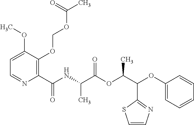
C1=C(OC)C(OCOC(C)=O)=C(C(NC(C(OC(C(OC2=CC=CC=C2)C2=NC=CS2)C)=O)C)=O)N=C1
